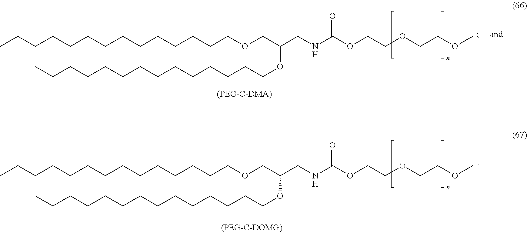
CCCCCCCCCCCCCCOCC(CNC(OCCOCCOC)=O)OCCCCCCCCCCCCCC.[H].CCCCCCCCCCCCCCOCC(CNC(OCCOCCOC)=O)OCCCCCCCCCCCCCC.[H]
